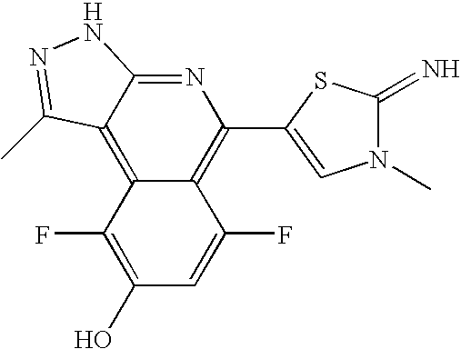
C12=C3C(=NC(C4=CN(C)C(=N)S4)=C1C(F)=CC(O)=C2F)NN=C3C
